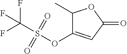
C1(C)C(OS(C(F)(F)F)(=O)=O)=CC(=O)O1
